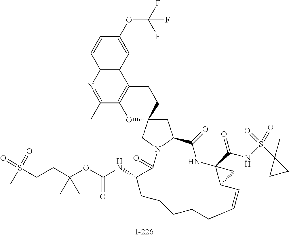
C1=CC2=C(C=C1OC(F)(F)F)C1=C(C(C)=N2)OC2(CC1)CC1N(C2)C(=O)C(NC(OC(CCS(C)(=O)=O)(C)C)=O)CCCCCC=CC2C(C(NS(C3(C)CC3)(=O)=O)=O)(NC1=O)C2
